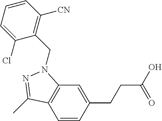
C1=CC(CCC(O)=O)=CC2=C1C(C)=NN2CC1=C([CN])C=CC=C1Cl
